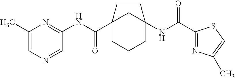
C12(C(NC3=NC(C)=CN=C3)=O)CCCC(NC(C3=NC(C)=CS3)=O)(C1)CC2
